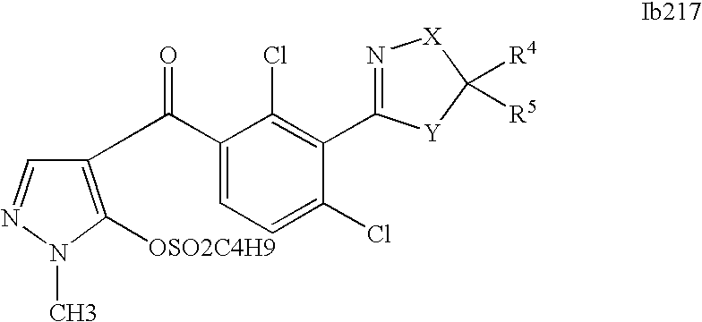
C1=NN(C)C([OSO2C4H9])=C1C(C1=CC=C(Cl)C(C2=N[X]C([R4])([R5])[Y]2)=C1Cl)=O
